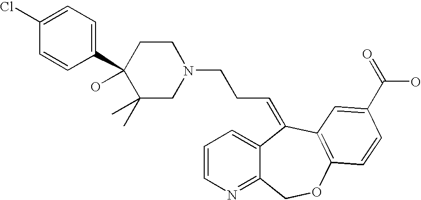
ClC1=CC=C(C2(O)C(C)(C)CN(CCC=C3C4=CC=CN=C4COC4=C3C=C(C(=O)O)C=C4)CC2)C=C1
